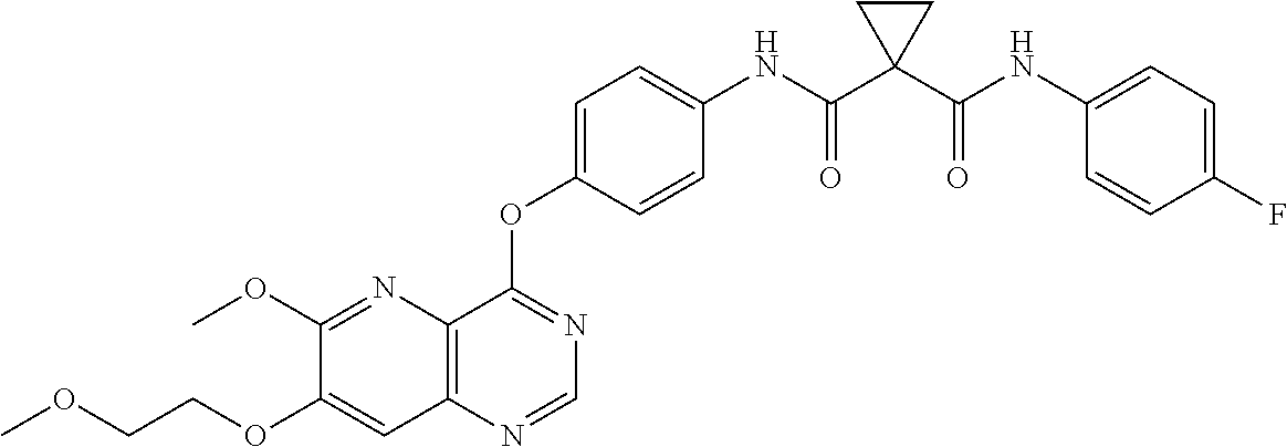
C12=C(N=CN=C1OC1=CC=C(NC(C3(C(NC4=CC=C(F)C=C4)=O)CC3)=O)C=C1)C=C(OCCOC)C(OC)=N2
